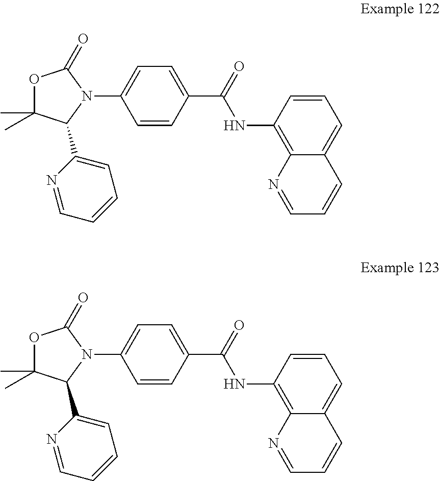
C1(C(=O)NC2=C3C(=CC=C2)C=CC=N3)=CC=C(N2C(=O)OC(C)(C)C2C2=CC=CC=N2)C=C1.C1(C(=O)NC2=C3C(=CC=C2)C=CC=N3)=CC=C(N2C(=O)OC(C)(C)C2C2=CC=CC=N2)C=C1
